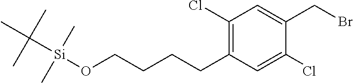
C1(Cl)=C(CCCCO[Si](C(C)(C)C)(C)C)C=C(Cl)C(CBr)=C1
